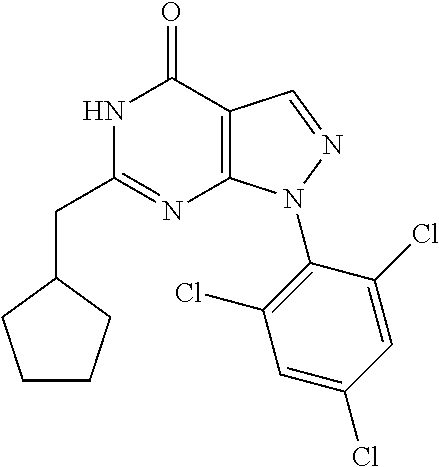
N1C(CC2CCCC2)=NC2=C(C1=O)C=NN2C1=C(Cl)C=C(Cl)C=C1Cl
